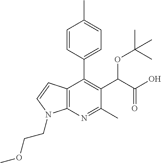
C1=CC(C2=C(C(C(O)=O)OC(C)(C)C)C(C)=NC3=C2C=CN3CCOC)=CC=C1C
